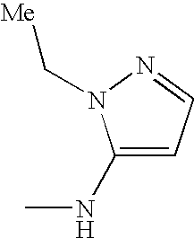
C1(NC)=CC=NN1C[Me]
